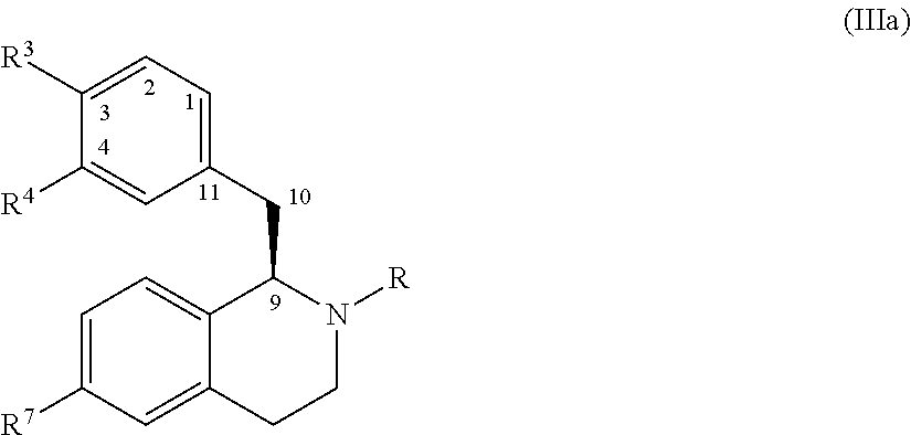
C1(CC2C3=CC=C([R7])C=C3CCN2[R])=CC=C([R3])C([R4])=C1
